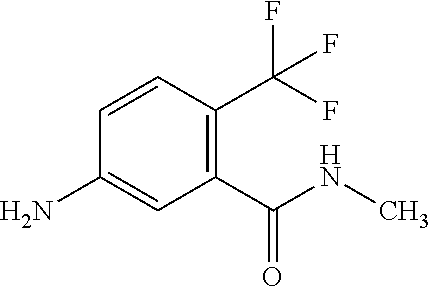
NC1=CC(C(NC)=O)=C(C(F)(F)F)C=C1
